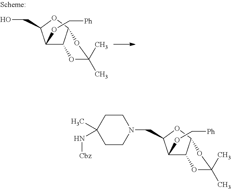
OCC1C(OC[Ph])C2C(O1)OC(C)(C)O2.C1CC(C)(N[Cbz])CCN1CC1C(OC[Ph])C2C(O1)OC(C)(C)O2
